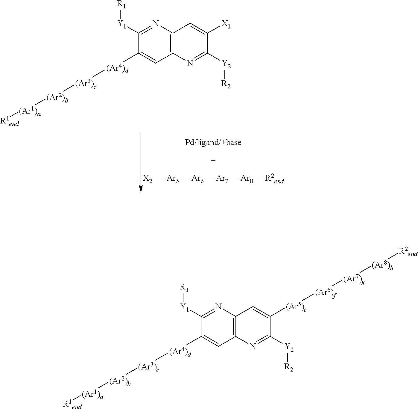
[X2][Ar5][Ar6][Ar7][Ar8][R2end].[R1end][(Ar1)a][(Ar2)b][(Ar3)c][(Ar4)d]C1=CC2=C(N=C1[Y1][R1])C=C([X1])C([Y2][R2])=N2.[R1end][(Ar1)a][(Ar2)b][(Ar3)c][(Ar4)d]C1=CC2=C(N=C1[Y1][R1])C=C([(Ar5)e][(Ar6)f][(Ar7)g][(Ar8)h][R2end])C([Y2][R2])=N2
